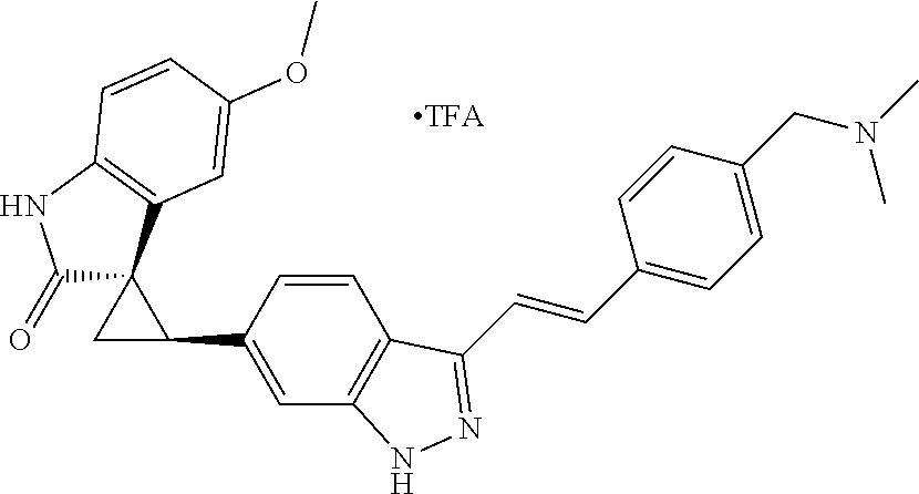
C1(=O)NC2=C(C=C(OC)C=C2)C12C(C1=CC3=C(C=C1)C(C=CC1=CC=C(CN(C)C)C=C1)=NN3)C2
